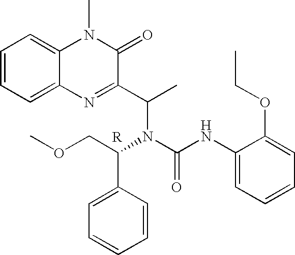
C1=CC=C2C(=C1)N(C)C(=O)C(C(N(C(C1=CC=CC=C1)COC)C(NC1=CC=CC=C1OCC)=O)C)=N2
